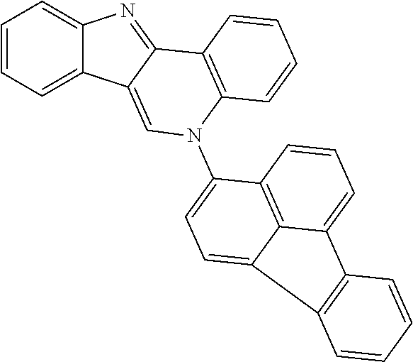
C1=CC=C2C(=C1)N=C1C2=CN(C2=CC=C3C4=C2C=CC=C4C2=C3C=CC=C2)C2=C1C=CC=C2
